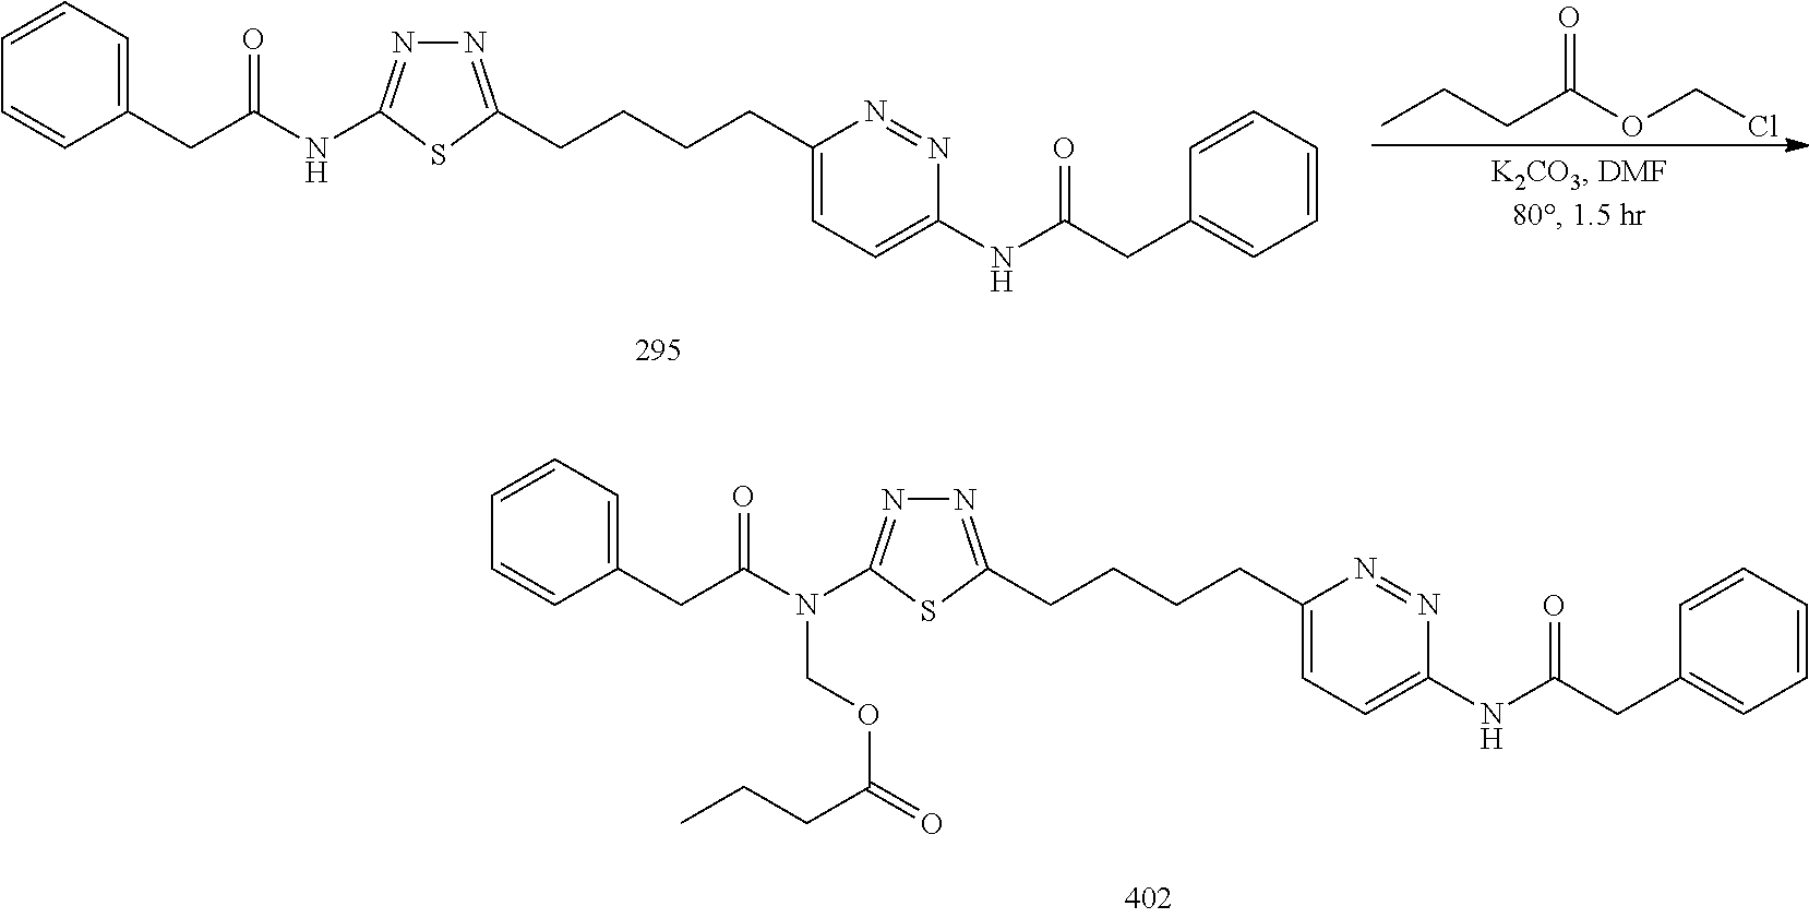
C1(CC(NC2=NN=C(CCCCC3=CC=C(NC(CC4=CC=CC=C4)=O)N=N3)S2)=O)=CC=CC=C1.CCCC(OCCl)=O.C1(CC(N(C2=NN=C(CCCCC3=CC=C(NC(CC4=CC=CC=C4)=O)N=N3)S2)COC(CCC)=O)=O)=CC=CC=C1
